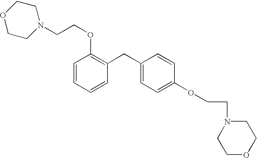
C1=CC=CC(CC2=CC=C(OCCN3CCOCC3)C=C2)=C1OCCN1CCOCC1
